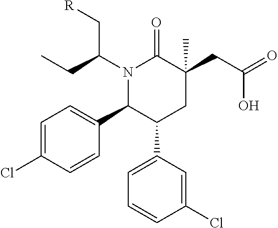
C1=C(Cl)C=CC(C2C(C3=CC=CC(Cl)=C3)CC(CC(=O)O)(C)C(=O)N2C(C[R])CC)=C1
